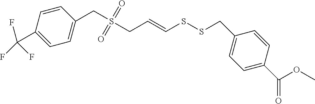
C1=CC(C(F)(F)F)=CC=C1CS(CC=CSSCC1=CC=C(C(OC)=O)C=C1)(=O)=O
